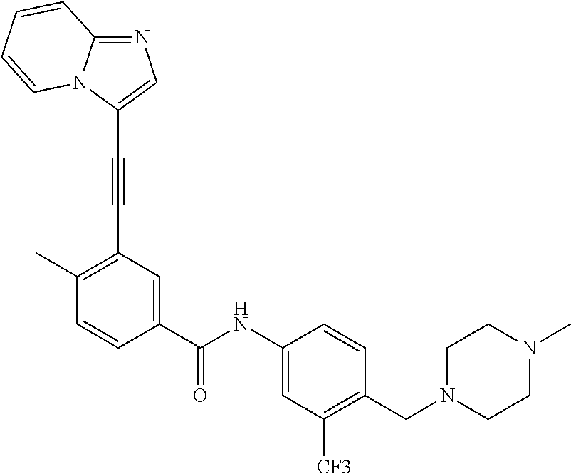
C1=CC(C(NC2=CC([CF3])=C(CN3CCN(C)CC3)C=C2)=O)=CC(C#CC2=CN=C3N2C=CC=C3)=C1C
